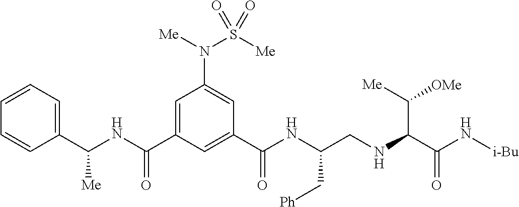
C1(C(NC(C2=CC(N([Me])S([Me])(=O)=O)=CC(C(NC(CNC(C(N[i-Bu])=O)C([Me])[OMe])C[Ph])=O)=C2)=O)[Me])=CC=CC=C1
